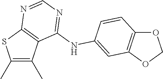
C1(C)=C(C)C2=C(S1)N=CN=C2NC1=CC2=C(OCO2)C=C1
